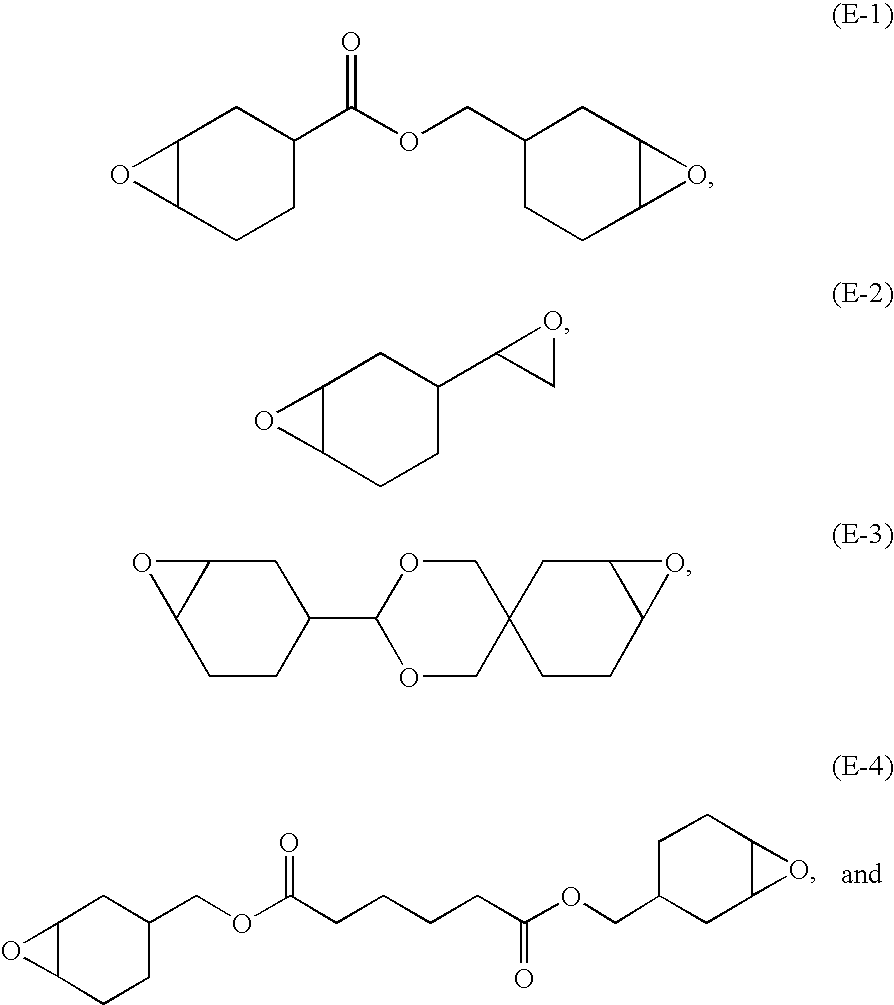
C12C(CCC(COC(CCCCC(OCC3CC4C(CC3)O4)=O)=O)C1)O2.C12C(CCC(C(OCC3CCC4C(C3)O4)=O)C1)O2.C12C(CCC(C3CO3)C1)O2.C1C2C(CCC1C1OCC3(CO1)CCC1C(C3)O1)O2
